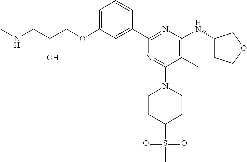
C1=C(OCC(CNC)O)C=C(C2=NC(NC3CCOC3)=C(C)C(N3CCC(S(=O)(C)=O)CC3)=N2)C=C1
